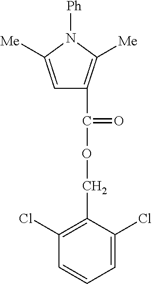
C1=C([Me])N([Ph])C([Me])=C1C(OCC1=C(Cl)C=CC=C1Cl)=O
